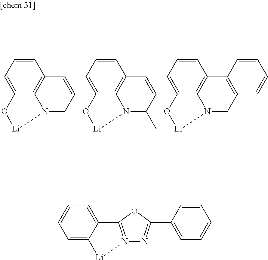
C1=C2C3=C(C=C1)C=CC=N3[Li]O2.C1=C2C3=C(C=C1)C=CC(C)=N3[Li]O2.C1=C2C3=C(C=C1)C1=C(C=N3[Li]O2)C=CC=C1.N12=C(OC(C3=CC=CC=C3)=N1)C1=CC=CC=C1[Li]2
